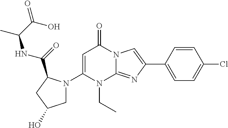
C1(N2CC(O)CC2C(=O)NC(C)C(O)=O)=CC(=O)N2C(=NC(C3=CC=C(Cl)C=C3)=C2)N1CC
